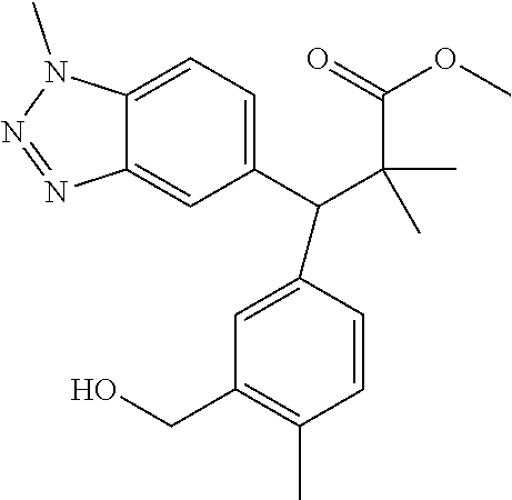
C12=CC=C(C(C(C(OC)=O)(C)C)C3=CC(CO)=C(C)C=C3)C=C1N=NN2C
